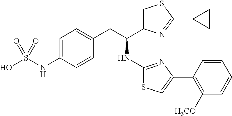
OS(=O)(NC1=CC=C(CC(NC2=NC(C3=C([H3CO])C=CC=C3)=CS2)C2=CSC(C3CC3)=N2)C=C1)=O
